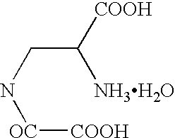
C(CN[OC][COOH])([NH3H2O])[COOH]
